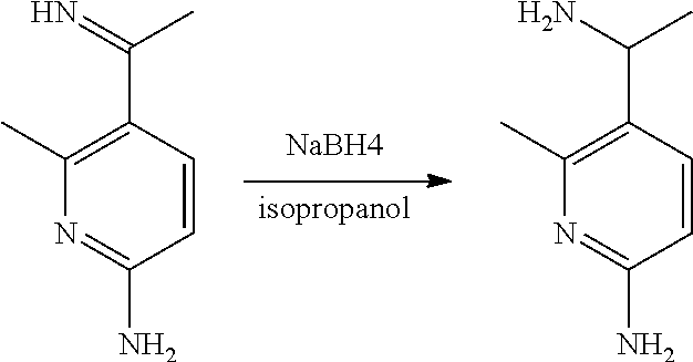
[isopropanol].NC1=NC(C)=C(C(=N)C)C=C1.NC1=NC(C)=C(C(N)C)C=C1
